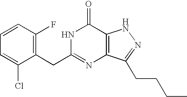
C1(F)=C(CC2=NC3=C(C(=O)N2)NN=C3CCCC)C(Cl)=CC=C1
